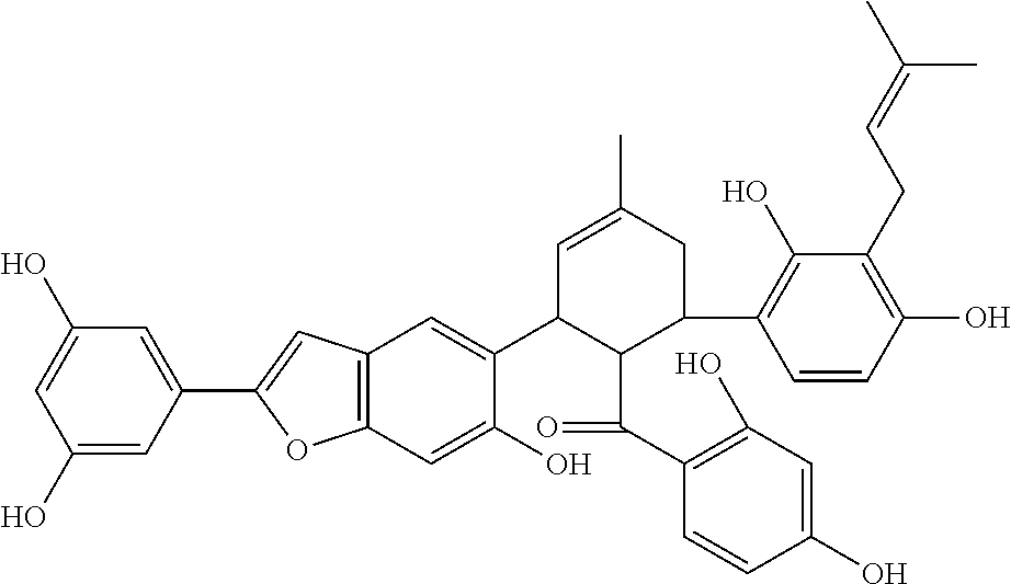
C1(O)=CC(C2=CC3=C(O2)C=C(O)C(C2C(C(=O)C4=C(O)C=C(O)C=C4)C(C4=C(O)C(CC=C(C)C)=C(O)C=C4)CC(C)=C2)=C3)=CC(O)=C1
